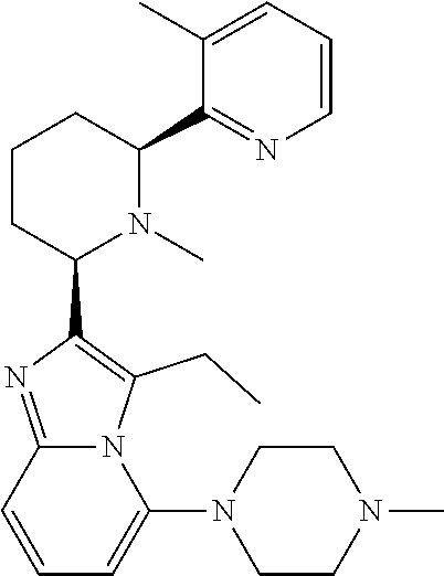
C1CC(C2=C(CC)N3C(=N2)C=CC=C3N2CCN(C)CC2)N(C)C(C2=NC=CC=C2C)C1
